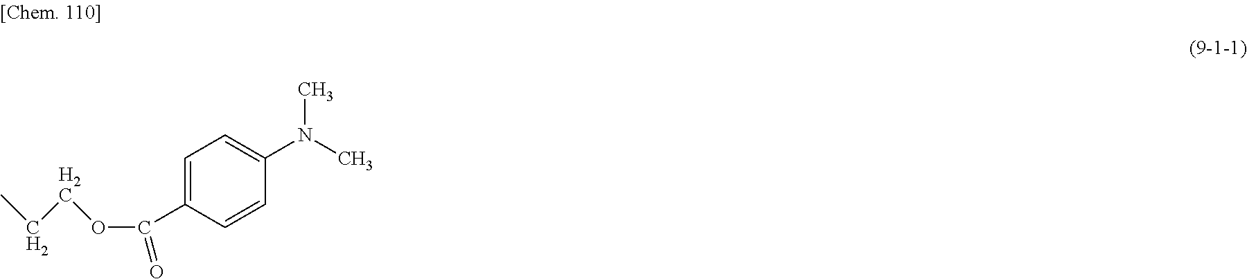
C(C1=CC=C(N(C)C)C=C1)(OCCC)=O
